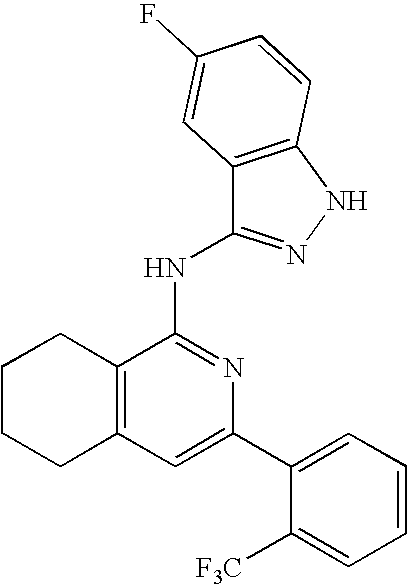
C1=C(C2=CC=CC=C2[F3C])N=C(NC2=NNC3=C2C=C(F)C=C3)C2=C1CCCC2
